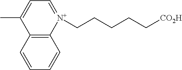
C1(C)=CC=[N+](CCCCC[CO2H])C2=C1C=CC=C2
